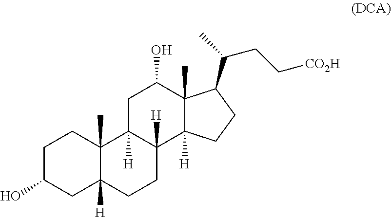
C1C(O)CC2([H])C(C)(C1)C1([H])C([H])(CC2)C2([H])C(C)(C(O)C1)C(C(C)CC[CO2H])CC2
